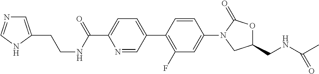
N1=CC(C2=C(F)C=C(N3CC(CNC(C)=O)OC3=O)C=C2)=CC=C1C(=O)NCCC1=CN=CN1
